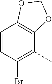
C1=CC(Br)=C(C)C2=C1OCO2
